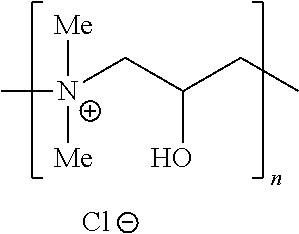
C[N+]([Me])([Me])CC(CC)O.[Cl-]
